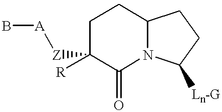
C1C([R])([Z][A]B)C(=O)N2C(C1)CCC2[Ln-G]
